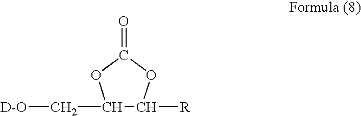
C1(C[D-O])C([R])OC(=O)O1
